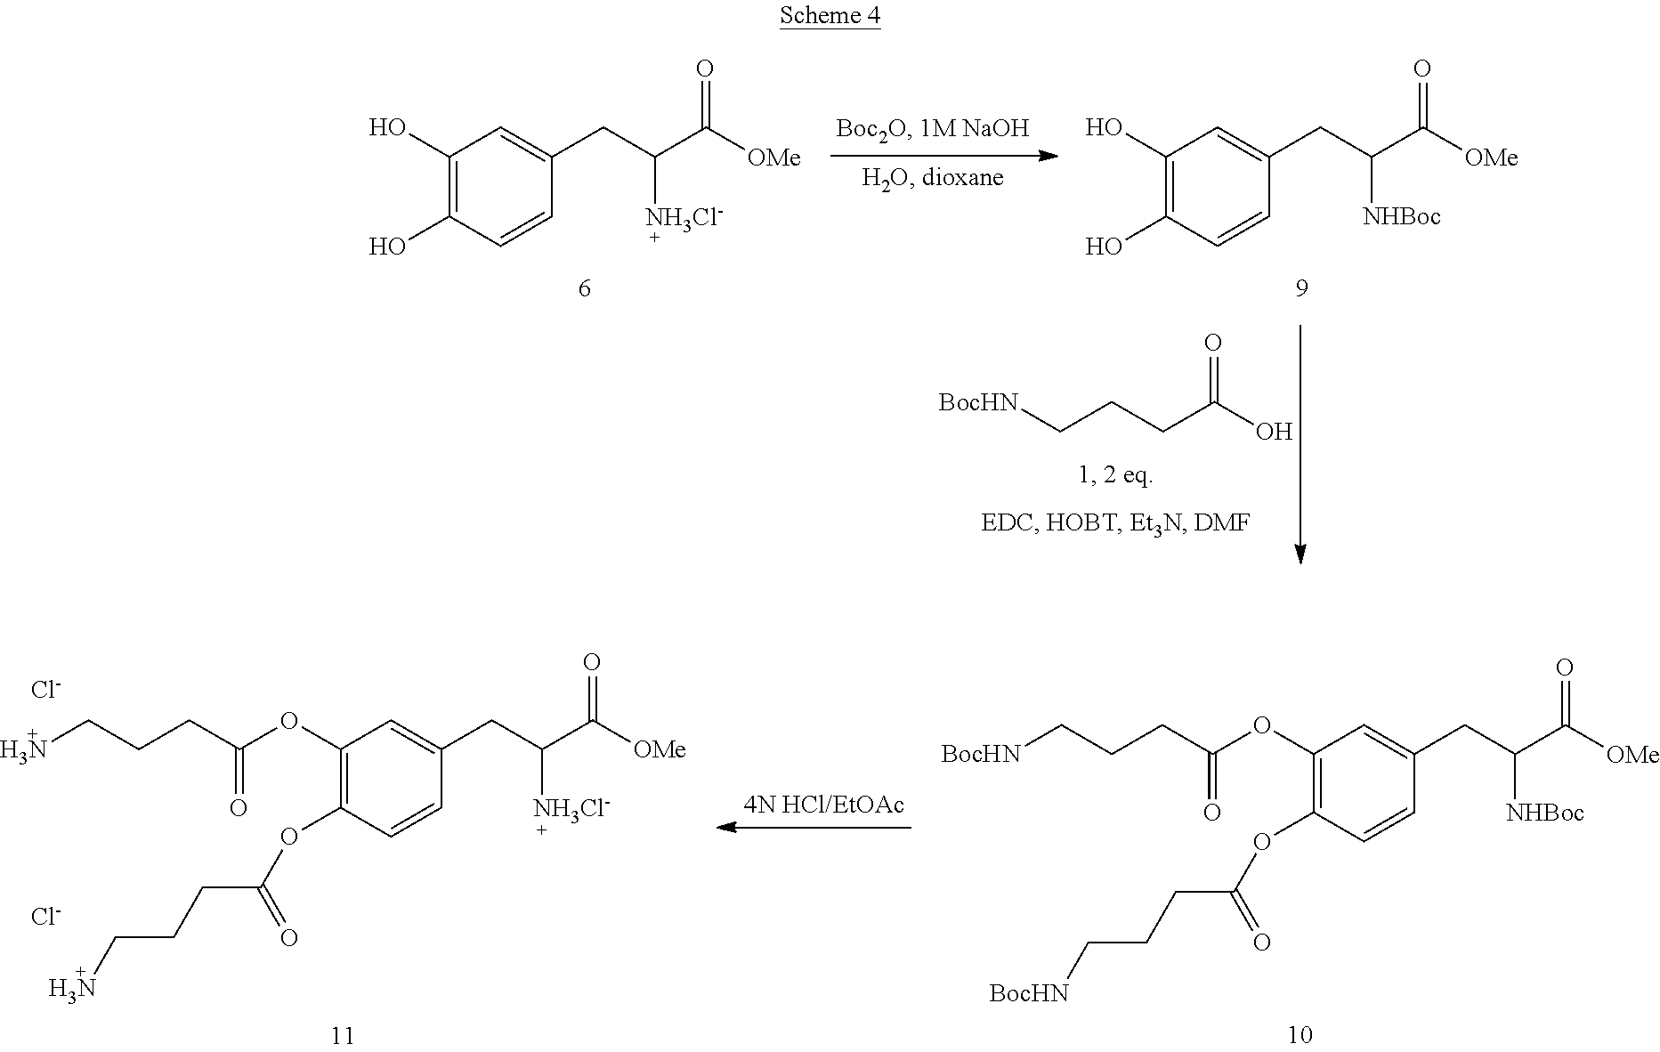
C1(O)=C(O)C=CC(CC(C([OMe])=O)[NH3Cl-])=C1.C1(O)=C(O)C=CC(CC(C([OMe])=O)[NHBoc])=C1.[BocHN]CCCC(O)=O.C1(OC(CCCN)=O)=C(OC(CCCN)=O)C=CC(CC(C([OMe])=O)[NH3Cl-])=C1.[Cl-].[Cl-].C1(OC(CCC[BocHN])=O)=C(OC(CCC[BocHN])=O)C=CC(CC(C([OMe])=O)[NHBoc])=C1
